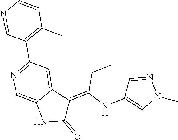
N1=CC(C2=NC=C3C(=C2)C(=C(NC2=CN(C)N=C2)CC)C(=O)N3)=C(C)C=C1
